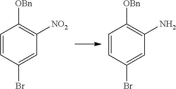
C1=CC(Br)=CC([NO2])=C1[OBn].C1=CC(Br)=CC(N)=C1[OBn]
